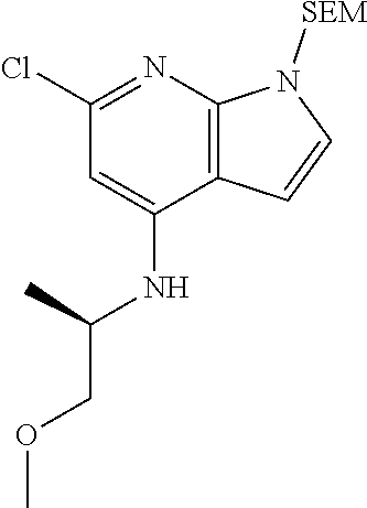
C1(Cl)=NC2=C(C(NC(COC)C)=C1)C=CN2[SEM]
